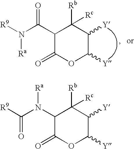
C1(C(N([R9])[Ra])=O)C(=O)OC([Y])C([Y])C1([Rb])[Rc].C1(N(C([R9])=O)[Ra])C(=O)OC([Y])C([Y])C1([Rb])[Rc]
